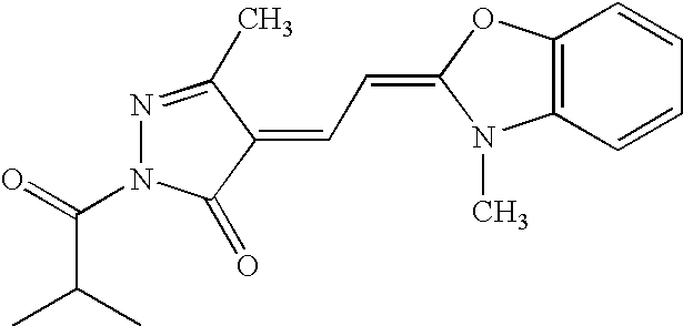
N1=C(C)C(=CC=C2N(C)C3=C(O2)C=CC=C3)C(=O)N1C(=O)C(C)C
